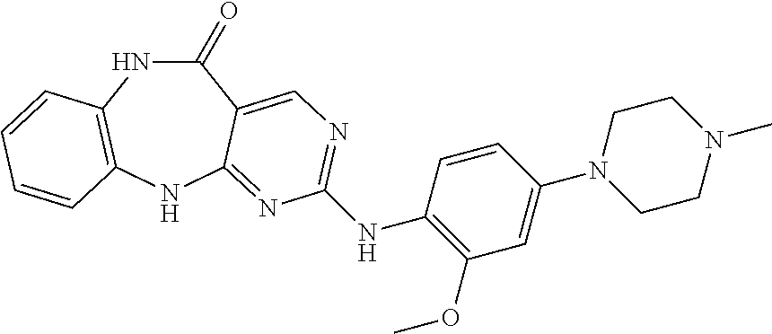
C1(=O)NC2=C(NC3=NC(NC4=C(OC)C=C(N5CCN(C)CC5)C=C4)=NC=C13)C=CC=C2
